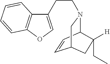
C1=CC2N(CCC3=COC4=C3C=CC=C4)CC1CC2([H])CC
